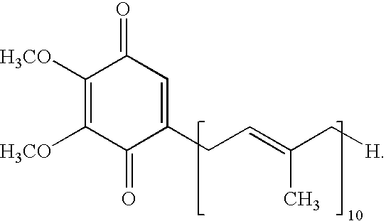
C1([H3CO])=C([H3CO])C(=O)C(CC=C(C[H])C)=CC1=O
